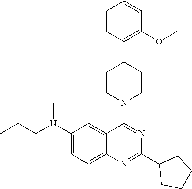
C1(N(CCC)C)=CC=C2C(=C1)C(N1CCC(C3=C(OC)C=CC=C3)CC1)=NC(C1CCCC1)=N2
